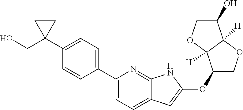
C1(C2=CC=C(C3(CO)CC3)C=C2)=CC=C2C(=N1)NC(OC1COC3([H])C1([H])OCC3O)=C2
